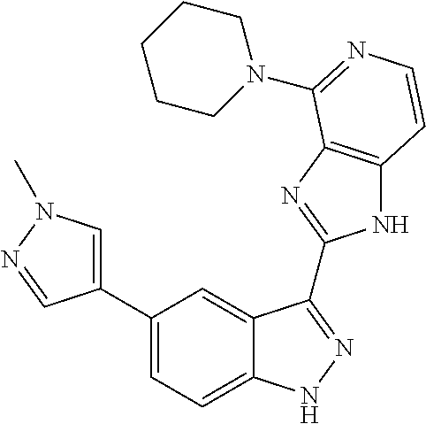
C1(C2=CN(C)N=C2)=CC=C2C(=C1)C(C1=NC3=C(N1)C=CN=C3N1CCCCC1)=NN2
